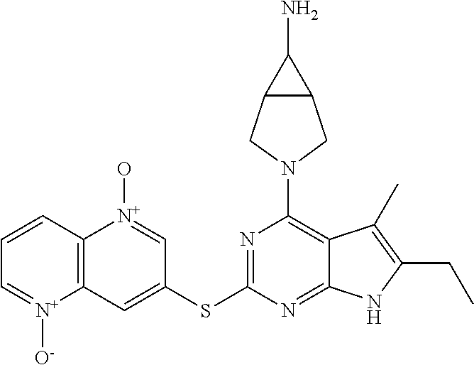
C1(SC2=NC(N3CC4C(C3)C4N)=C3C(=N2)NC(CC)=C3C)=CC2=C([N+](O)=C1)C=CC=[N+]2[O-]
